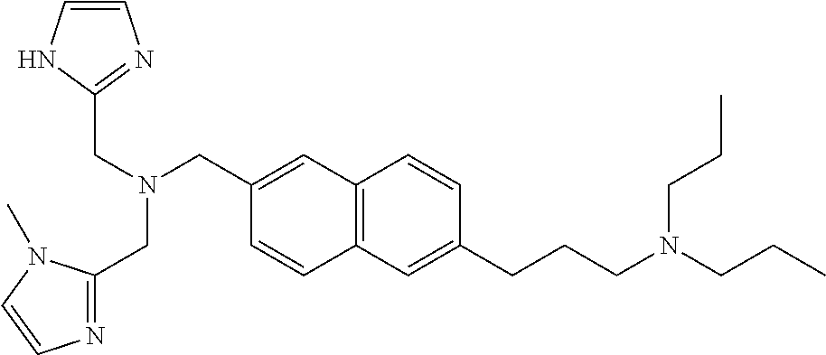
C(N(CC1=CC2=C(C=C1)C=C(CCCN(CCC)CCC)C=C2)CC1=NC=CN1)C1=NC=CN1C
